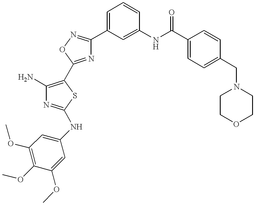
N(C1=NC(N)=C(C2=NC(C3=CC=CC(NC(C4=CC=C(CN5CCOCC5)C=C4)=O)=C3)=NO2)S1)C1=CC(OC)=C(OC)C(OC)=C1
